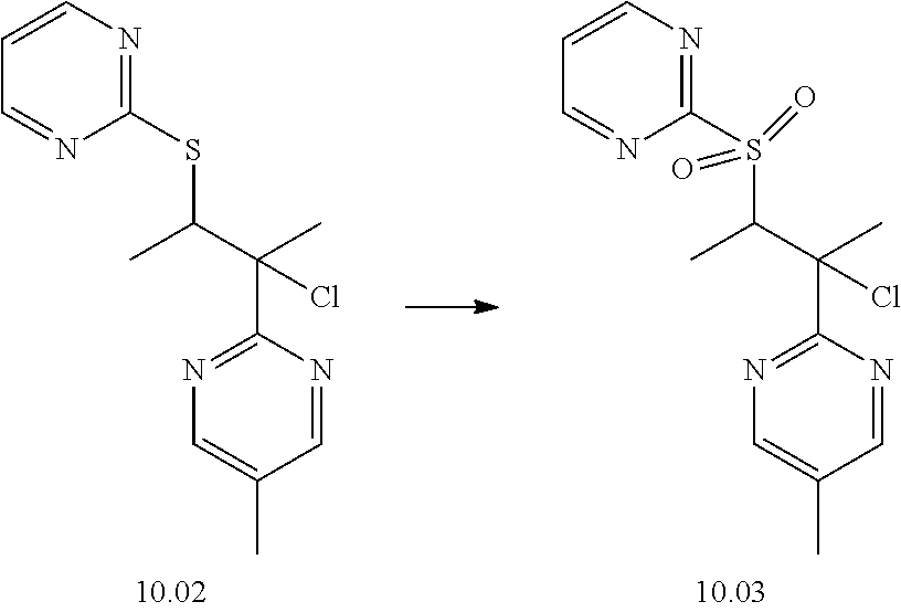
C1(S(C(C(C)(C2=NC=C(C)C=N2)Cl)C)(=O)=O)=NC=CC=N1.C1(SC(C(C)(C2=NC=C(C)C=N2)Cl)C)=NC=CC=N1
